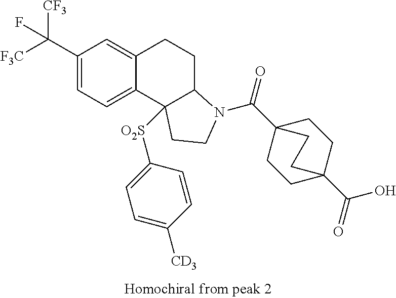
C1(C([F3C])([CF3])F)=CC=C2C(=C1)CCC1C2([O2S]C2=CC=C([CD3])C=C2)CCN1C(C12CCC(C(=O)O)(CC1)CC2)=O
